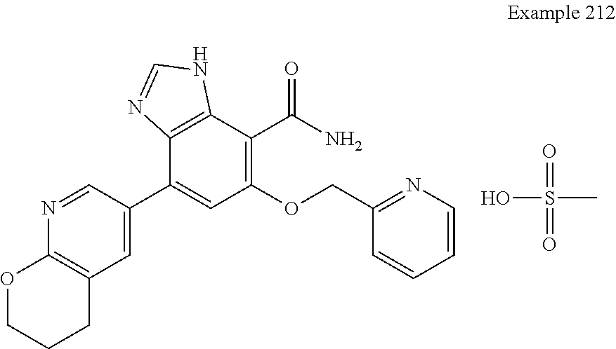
C1=C(C2=CC(OCC3=NC=CC=C3)=C(C(N)=O)C3=C2N=CN3)C=NC2=C1CCCO2.OS(C)(=O)=O
